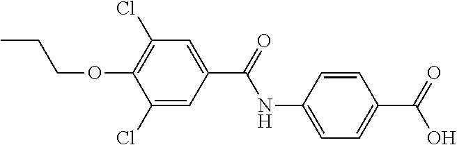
C1=C(NC(=O)C2=CC(Cl)=C(OCCC)C(Cl)=C2)C=CC(C(=O)O)=C1
